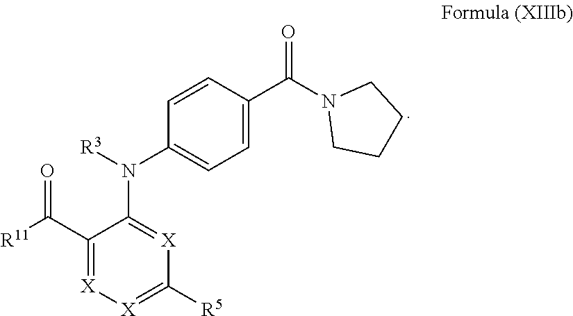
C1=CC(C(N2CCCC2)=O)=CC=C1N(C1=[X]C([R5])=[X][X]=C1C([R11])=O)[R3]
